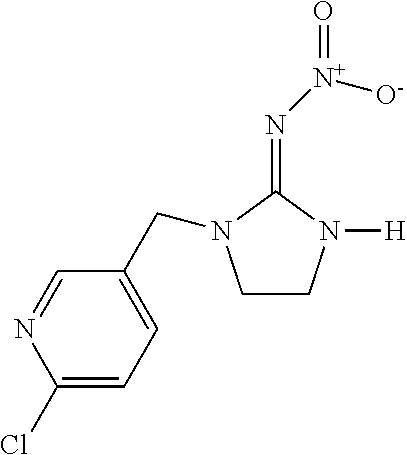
C1(Cl)=CC=C(CN2CCN([H])C2=N[N+]([O-])=O)C=N1
